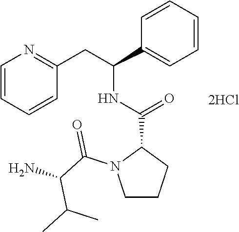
C1=CC=CC(CC(C2=CC=CC=C2)NC(=O)C2N(C(C(N)C(C)C)=O)CCC2)=N1
